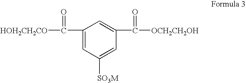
C1(C([HOH2CH2CO])=O)=CC([SO3M])=CC(C([OCH2CH2OH])=O)=C1
